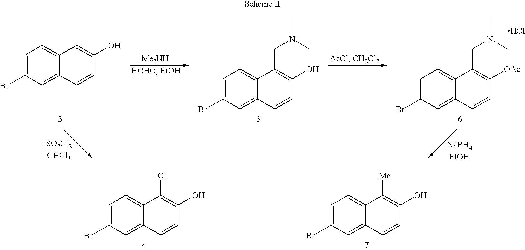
C1=C(Br)C=C2C(=C1)C=C(O)C=C2.C1=C(Br)C=C2C(=C1)C(CN(C)C)=C(O)C=C2.[SO2Cl2].[CHCl3].[NaBH4].[EtOH].C1=C(Br)C=C2C(=C1)C(CN(C)C)=C([OAc])C=C2.Cl.C1=C(Br)C=C2C(=C1)C(Cl)=C(O)C=C2.C1=C(Br)C=C2C(=C1)C([Me])=C(O)C=C2
